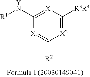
[X2]1=C([R3R4])[X]=C([YN][R1])[X1]=C1[R2]
